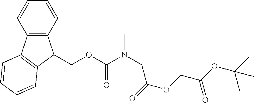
C(OC(N(CC(OCC(OC(C)(C)C)=O)=O)C)=O)C1C2=C(C=CC=C2)C2=C1C=CC=C2
